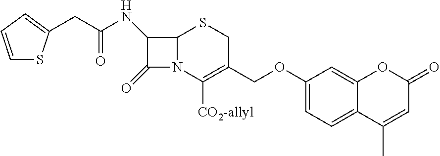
C1(CC(NC2C(=O)N3C2SCC(COC2=CC=C4C(=C2)OC(=O)C=C4C)=C3[CO2-allyl])=O)=CC=CS1
